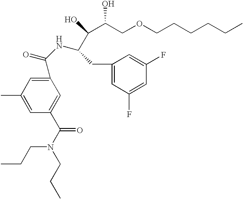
C1(C(NC(C(O)C(COCCCCCC)O)CC2=CC(F)=CC(F)=C2)=O)=CC(C)=CC(C(N(CCC)CCC)=O)=C1
